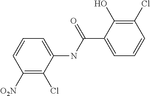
C1([O2N])=C(Cl)C(NC(C2=CC=CC(Cl)=C2O)=O)=CC=C1
